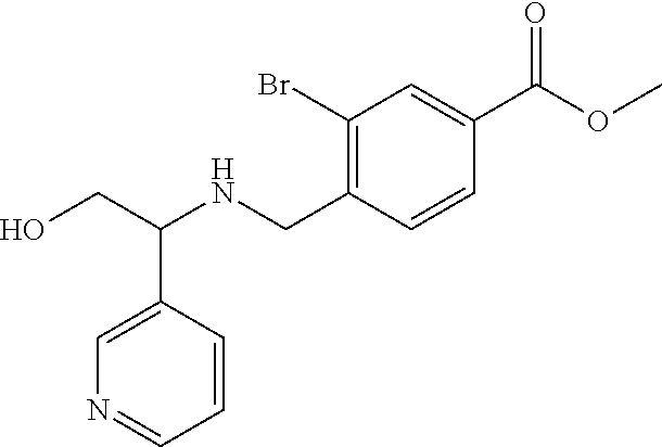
C1=CC(C(CO)NCC2=C(Br)C=C(C(OC)=O)C=C2)=CN=C1
